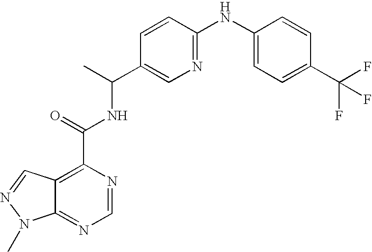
C12=NC=NC(C(=O)NC(C3=CN=C(NC4=CC=C(C(F)(F)F)C=C4)C=C3)C)=C1C=NN2C
